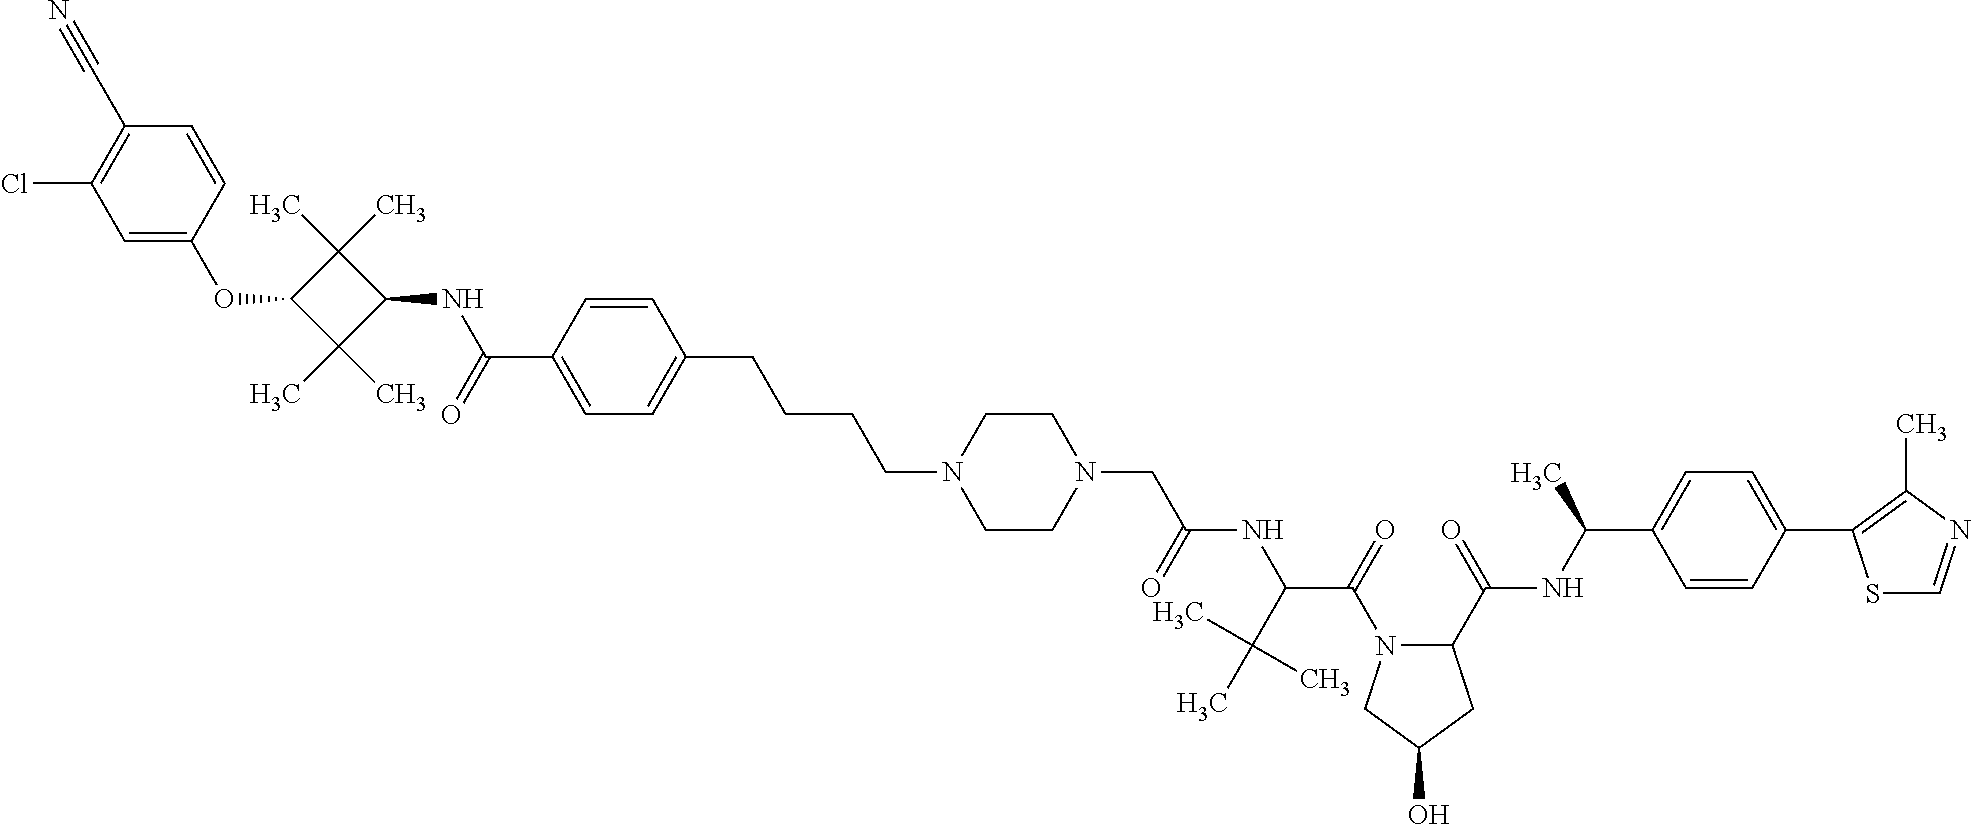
C1=C(OC2C(C)(C)C(NC(C3=CC=C(CCCCN4CCN(CC(NC(C(=O)N5C(C(=O)NC(C6=CC=C(C7=C(C)N=CS7)C=C6)C)CC(O)C5)C(C)(C)C)=O)CC4)C=C3)=O)C2(C)C)C=CC(C#N)=C1Cl
